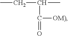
C(C(C(=O)[OM)])C)C
